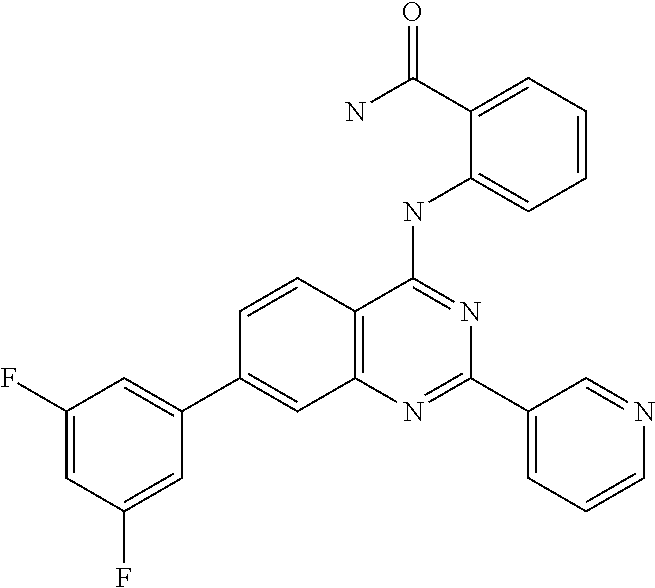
C12=C(N=C(C3=CC=CN=C3)N=C1NC1=CC=CC=C1C(N)=O)C=C(C1=CC(F)=CC(F)=C1)C=C2
